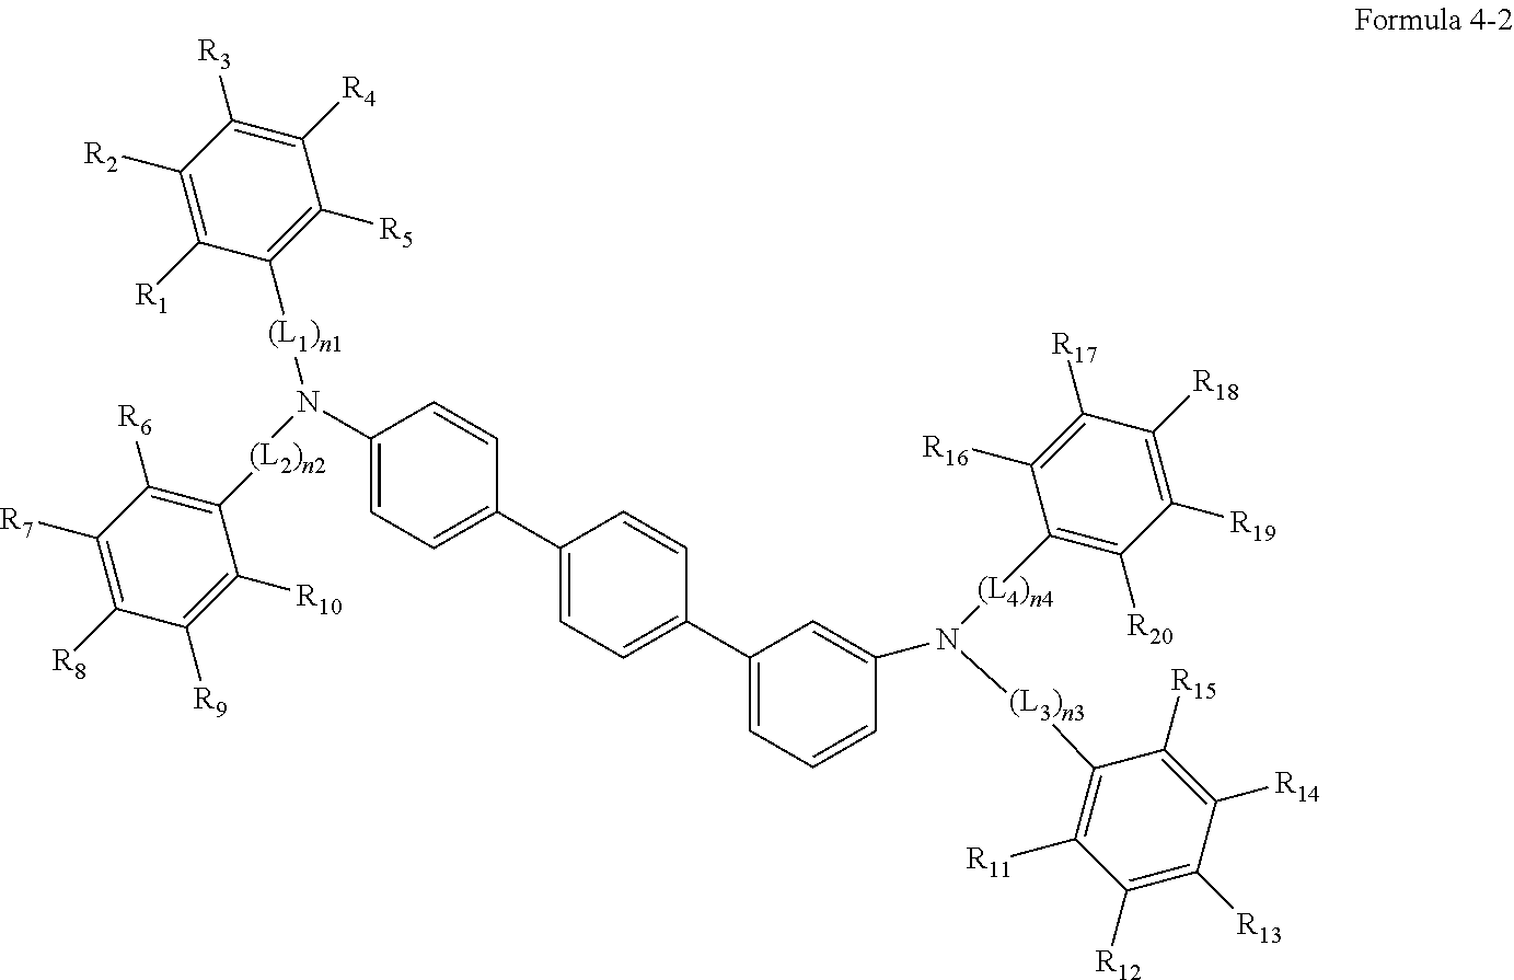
C1(N([(L1)n1]C2=C([R5])C([R4])=C([R3])C([R2])=C2[R1])[(L2)n2]C2=C([R6])C([R7])=C([R8])C([R9])=C2[R10])=CC=C(C2=CC=C(C3=CC=CC(N([(L3)n3]C4=C([R11])C([R12])=C([R13])C([R14])=C4[R15])[(L4)n4]C4=C([R20])C([R19])=C([R18])C([R17])=C4[R16])=C3)C=C2)C=C1
